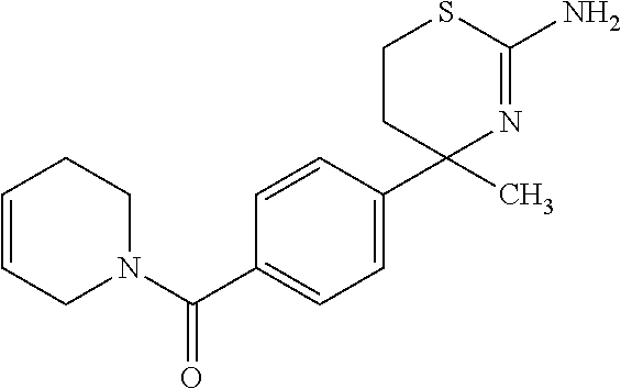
C1=CC(C2(C)N=C(N)SCC2)=CC=C1C(N1CCC=CC1)=O
